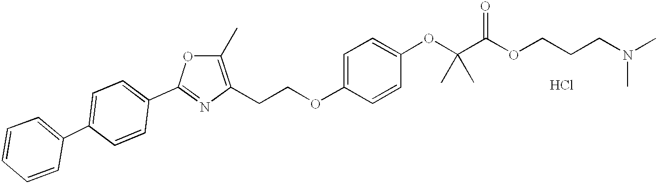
Cl.C1=CC(C2=CC=C(C3=NC(CCOC4=CC=C(OC(C(OCCCN(C)C)=O)(C)C)C=C4)=C(C)O3)C=C2)=CC=C1
